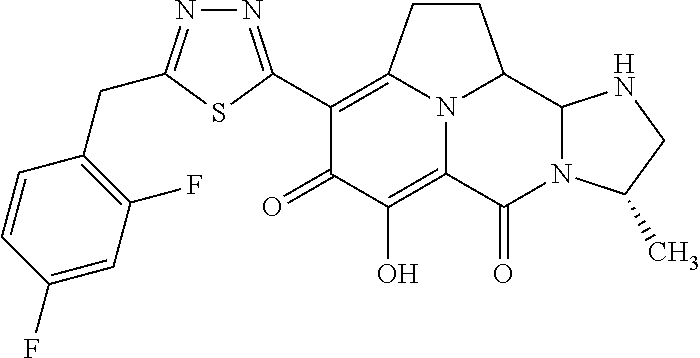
C1(C2=NN=C(CC3=C(F)C=C(F)C=C3)S2)=C2CCC3C4N(C(=O)C(=C(O)C1=O)N23)C(C)CN4
